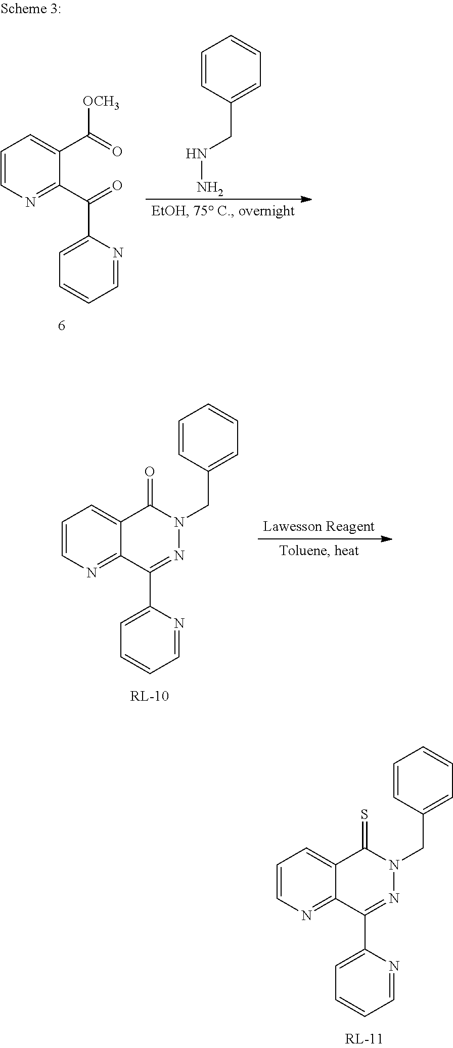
C1=NC(C2=NN(CC3=CC=CC=C3)C(=S)C3=CC=CN=C23)=CC=C1.C1=NC(C(C2=NC=CC=C2C(=O)[OCH3])=O)=CC=C1.C1=CC(CNN)=CC=C1.C1=NC(C2=NN(CC3=CC=CC=C3)C(=O)C3=CC=CN=C23)=CC=C1
